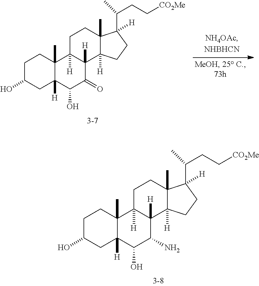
C1C(O)CC2([H])C(C)(C1)C1([H])C([H])(C(N)C2O)C2([H])C(C)(CC1)C(C(CC[CO2Me])C)([H])CC2.C1C(O)CC2([H])C(C)(C1)C1([H])C([H])(C(=O)C2O)C2([H])C(C)(CC1)C(C(CC[CO2Me])C)([H])CC2
